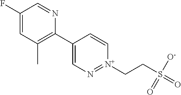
C1(F)=CC(C)=C(C2=CN=[N+](CCS(=O)([O-])=O)C=C2)N=C1
